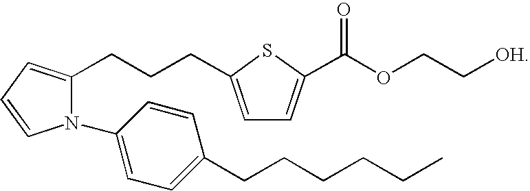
N1(C2=CC=C(CCCCCC)C=C2)C(CCCC2=CC=C(C(OCC[OH])=O)S2)=CC=C1
